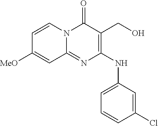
C1=CC(Cl)=CC(NC2=C(CO)C(=O)N3C(=N2)C=C([MeO])C=C3)=C1
